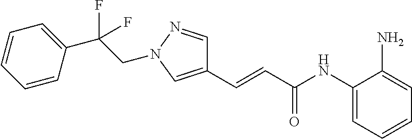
C1=CC(C(CN2N=CC(C=CC(NC3=CC=CC=C3N)=O)=C2)(F)F)=CC=C1
